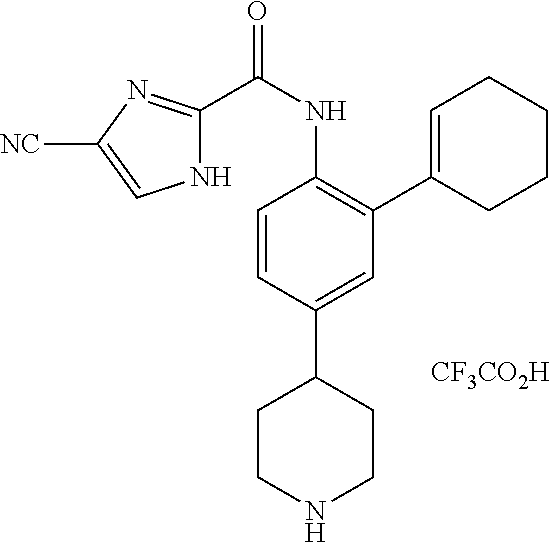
C1=CC(C2CCNCC2)=CC(C2=CCCCC2)=C1NC(=O)C1=NC([NC])=CN1.[CF3CO2H]
